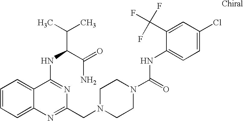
C1=CC=C2C(=C1)C(NC(C(=O)N)C(C)C)=NC(CN1CCN(C(=O)NC3=CC=C(Cl)C=C3C(F)(F)F)CC1)=N2
